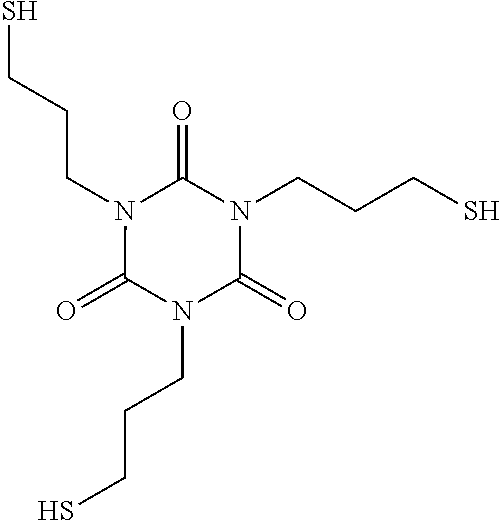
SCCCN1C(=O)N(CCCS)C(=O)N(CCCS)C1=O
